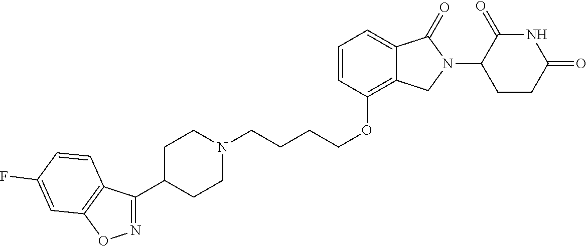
C(CCCOC1=C2C(=CC=C1)C(=O)N(C1C(=O)NC(=O)CC1)C2)N1CCC(C2=NOC3=C2C=CC(F)=C3)CC1
